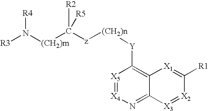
[X5]1=[X4]N=C2C(=C1[Y][(CH2)n][z]C([(CH2)m]N([R3])[R4])([R2])[R5])[X1]=C([R1])[X2]=[X3]2
